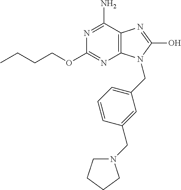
N1=C(N)C2=C(N=C1OCCCC)N(CC1=CC=CC(CN3CCCC3)=C1)C(O)=N2
